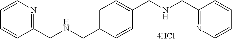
C1=CC(CNCC2=CC=C(CNCC3=NC=CC=C3)C=C2)=NC=C1
